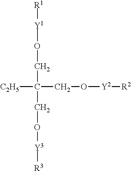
[C2H5]C(CO[Y2][R2])(CO[Y1][R1])CO[Y3][R3]
